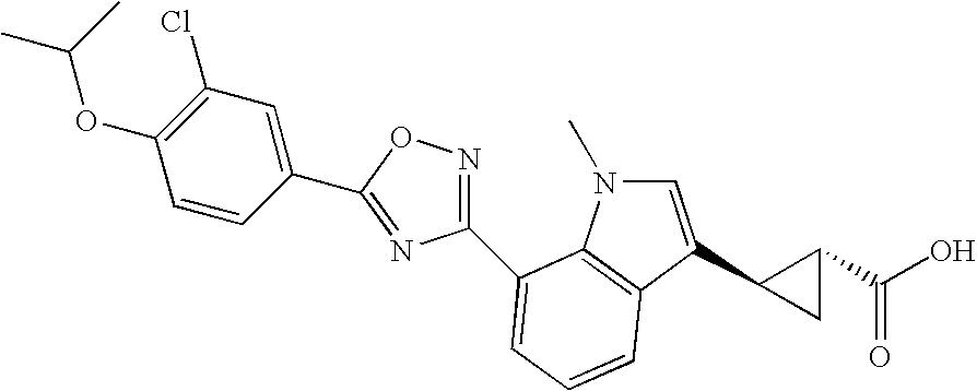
C1(OC(C)C)=C(Cl)C=C(C2=NC(C3=CC=CC4=C3N(C)C=C4C3CC3C(=O)O)=NO2)C=C1
